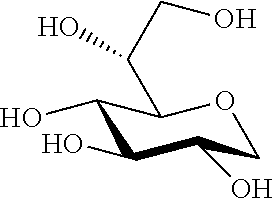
C1(O)C(O)C(O)COC1C(CO)O
